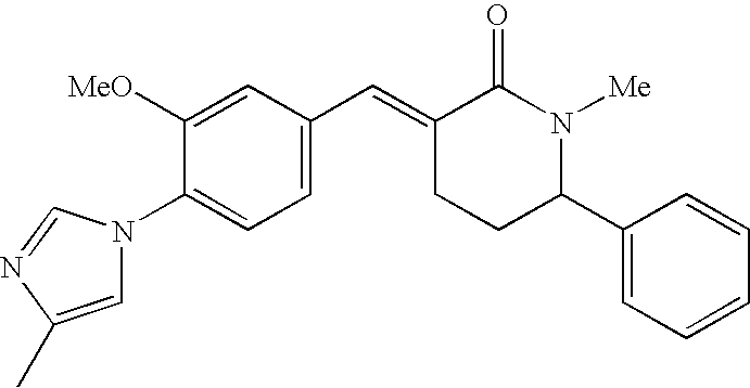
C1=C(C=C2CCC(C3=CC=CC=C3)N([Me])C2=O)C=C([OMe])C(N2C=C(C)N=C2)=C1
